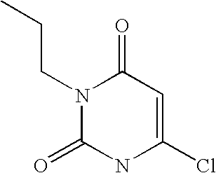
N1(CCC)C(=O)NC(Cl)=CC1=O
